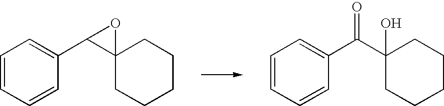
C1=CC=CC(C2C3(O2)CCCCC3)=C1.C1=CC=CC(C(C2(O)CCCCC2)=O)=C1
